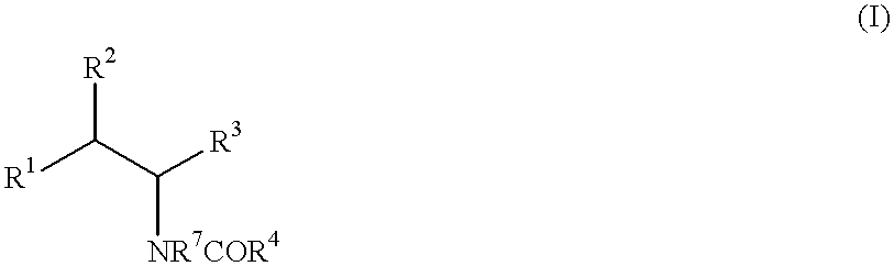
[R2]C([R1])C([R3])[NR7COR4]
